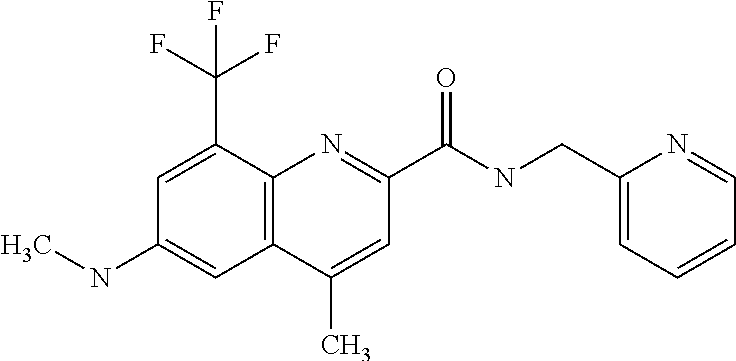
C1(C)=CC(C(NCC2=CC=CC=N2)=O)=NC2=C1C=C(NC)C=C2C(F)(F)F
